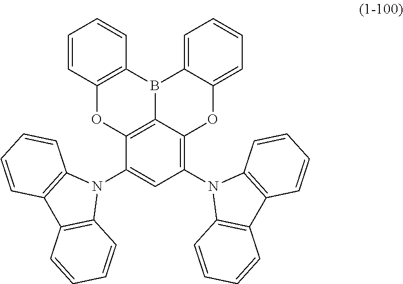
C12=C(B3C4=C(O1)C(N1C5=C(C6=C1C=CC=C6)C=CC=C5)=CC(N1C5=C(C6=C1C=CC=C6)C=CC=C5)=C4OC1=CC=CC=C31)C=CC=C2
